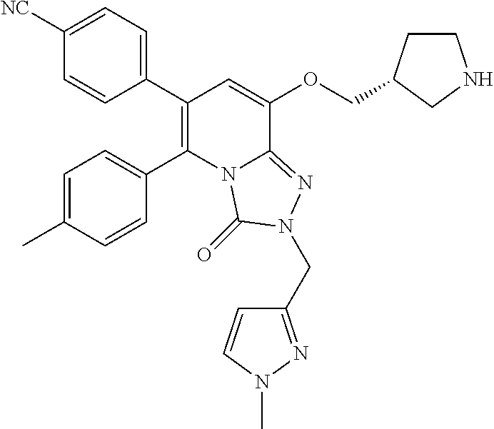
C1(C2=C(C3=CC=C(C)C=C3)N3C(=NN(CC4=NN(C)C=C4)C3=O)C(OCC3CCNC3)=C2)=CC=C([NC])C=C1
